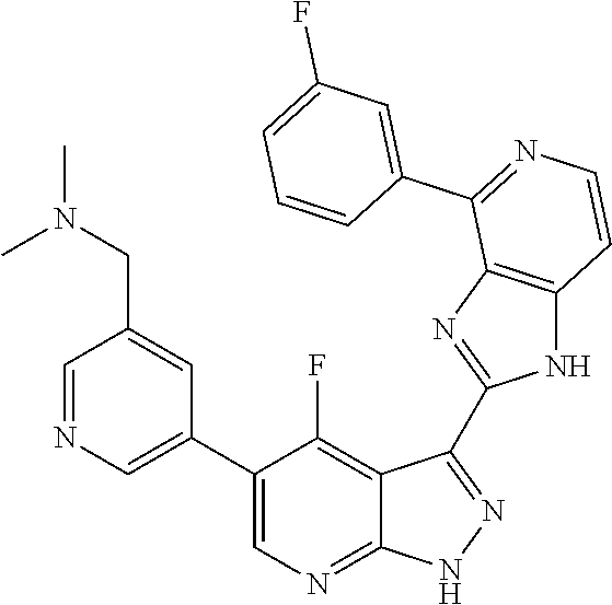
C1=NC=C(C2=CN=C3C(=C2F)C(C2=NC4=C(N2)C=CN=C4C2=CC(F)=CC=C2)=NN3)C=C1CN(C)C
